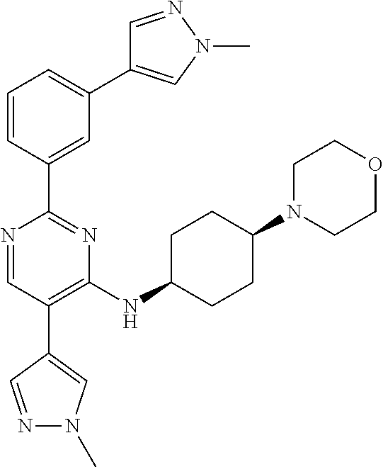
C1=NN(C)C=C1C1=CC=CC(C2=NC(NC3CCC(N4CCOCC4)CC3)=C(C3=CN(C)N=C3)C=N2)=C1
